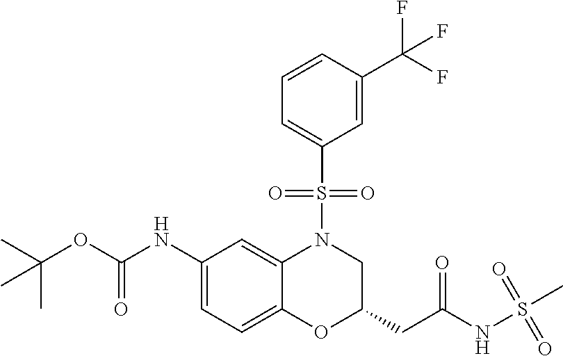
C1(NC(OC(C)(C)C)=O)=CC=C2C(=C1)N(S(C1=CC=CC(C(F)(F)F)=C1)(=O)=O)CC(CC(NS(C)(=O)=O)=O)O2
